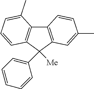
C12=C(C(C3=CC=CC=C3)([Me])C3=C1C(C)=CC=C3)C=C(C)C=C2
